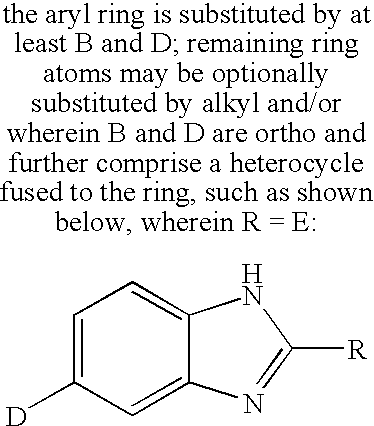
C1=C([D])C=C2C(=C1)NC([R])=N2
